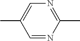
CC1=CN=C(C)N=C1
